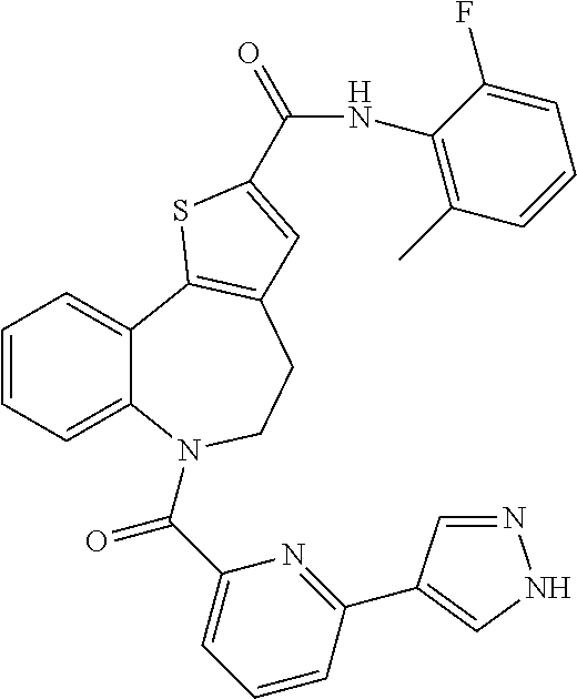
N1=CC(C2=NC(C(=O)N3C4=CC=CC=C4C4=C(CC3)C=C(C(=O)NC3=C(C)C=CC=C3F)S4)=CC=C2)=CN1
